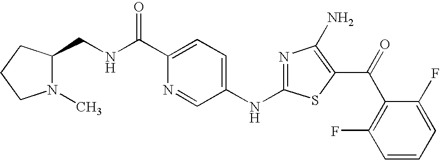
C1=C(C(=O)NCC2N(C)CCC2)N=CC(NC2=NC(N)=C(C(C3=C(F)C=CC=C3F)=O)S2)=C1
